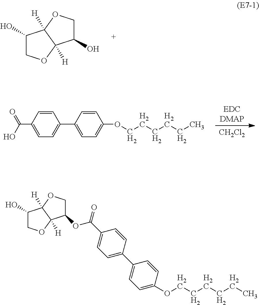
OC1COC2([H])C1([H])OCC2O.[EDCDMAP].[CH2Cl2].C1(OCCCCCC)=CC=C(C2=CC=C(C(O)=O)C=C2)C=C1.C1=C(C2=CC=C(C(OC3C4([H])C([H])(C(O)CO4)OC3)=O)C=C2)C=CC(OCCCCCC)=C1
